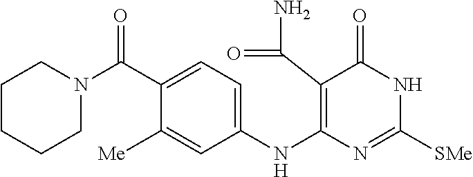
C1(C(N2CCCCC2)=O)=CC=C(NC2=C(C(N)=O)C(=O)NC([SMe])=N2)C=C1[Me]
